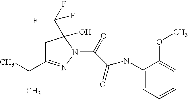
C1C(C(C)C)=NN(C(C(NC2=CC=CC=C2OC)=O)=O)C1(C(F)(F)F)O
